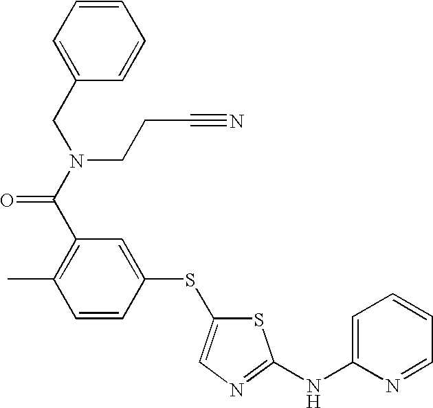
C1=CC(SC2=CN=C(NC3=CC=CC=N3)S2)=CC(C(N(CC2=CC=CC=C2)CCC#N)=O)=C1C
